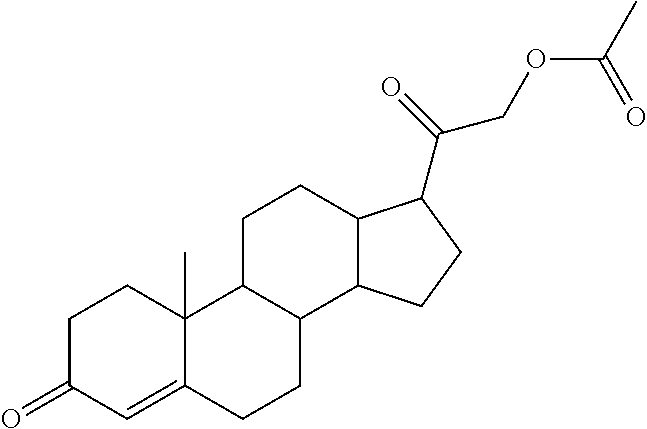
C1C(=O)C=C2C(C)(C1)C1C(CC2)C2C(CC1)C(C(COC(C)=O)=O)CC2
